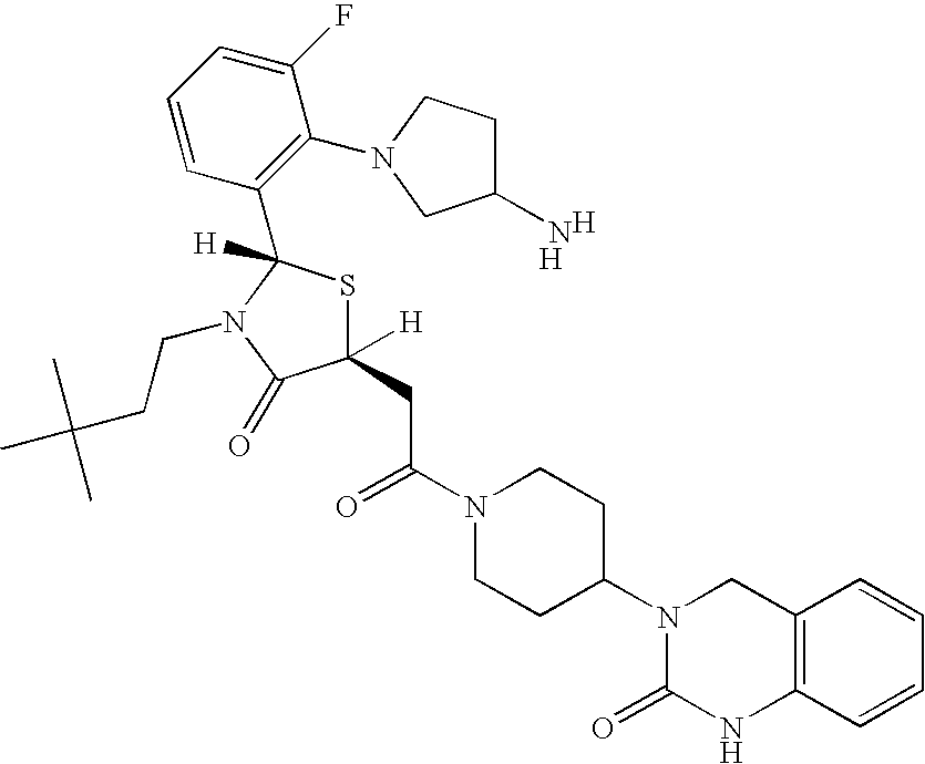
C12=C(C=CC=C1)NC(=O)N(C1CCN(C(=O)CC3([H])SC(C4=C(N5CCC(N)C5)C(F)=CC=C4)([H])N(CCC(C)(C)C)C3=O)CC1)C2.[H].[H]
